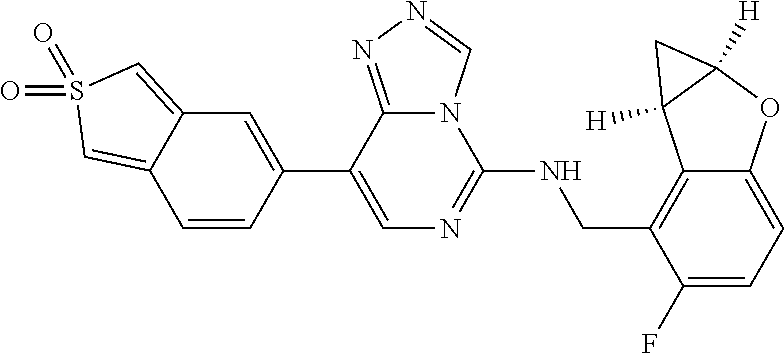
C1(C2=CC3=CS(=O)(=O)C=C3C=C2)=CN=C(NCC2=C3C(=CC=C2F)OC2([H])C3([H])C2)N2C1=NN=C2
